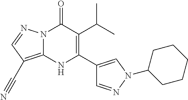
N12C(=C(C#N)C=N1)NC(C1=CN(C3CCCCC3)N=C1)=C(C(C)C)C2=O
